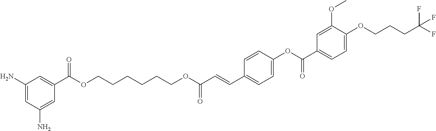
C1(N)=CC(N)=CC(C(OCCCCCCOC(C=CC2=CC=C(OC(=O)C3=CC=C(OCCCC(F)(F)F)C(OC)=C3)C=C2)=O)=O)=C1
